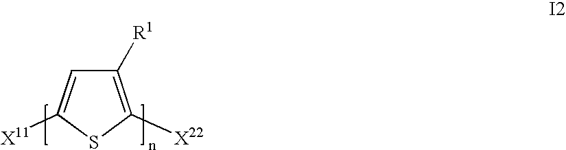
C1([R1])=C([X22])SC([X11])=C1
